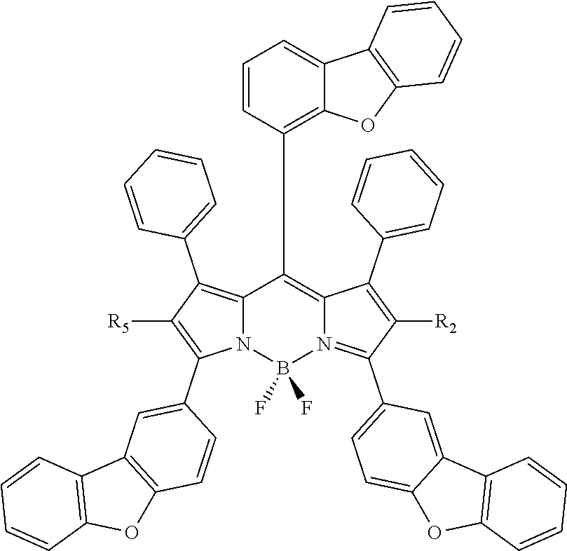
C12=C(C3=CC=CC=C3)C([R5])=C(C3=CC4=C(C=C3)OC3=C4C=CC=C3)N1B(F)(F)N1=C(C3=CC=C4C(=C3)C3=C(O4)C=CC=C3)C([R2])=C(C3=CC=CC=C3)C1=C2C1=C2C(=CC=C1)C1=C(O2)C=CC=C1
